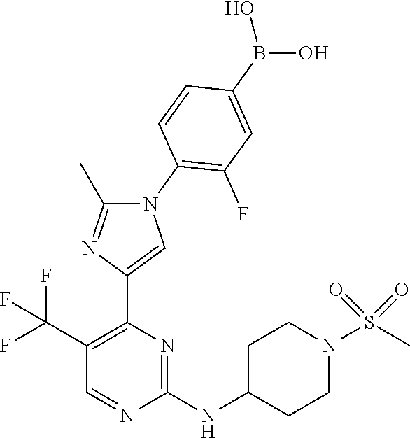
N1(C2=C(F)C=C(B(O)O)C=C2)C(C)=NC(C2=C(C(F)(F)F)C=NC(NC3CCN(S(C)(=O)=O)CC3)=N2)=C1
